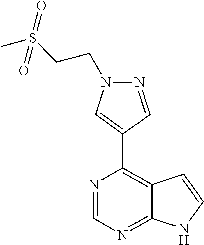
N1=CC(C2=C3C(=NC=N2)NC=C3)=CN1CCS(C)(=O)=O
